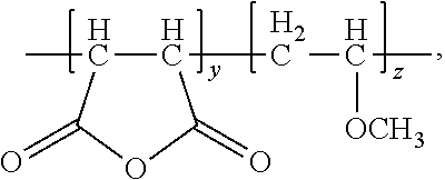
C1(CC(C)[OCH3])C(C)C(=O)OC1=O
